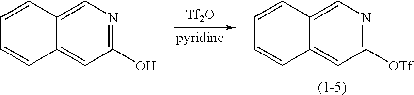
[Tf2O].C1([OTf])=NC=C2C(=C1)C=CC=C2.C1(O)=NC=C2C(=C1)C=CC=C2
